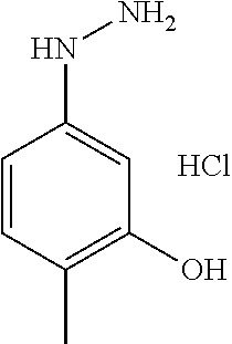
C1=CC(C)=C(O)C=C1NN.Cl
